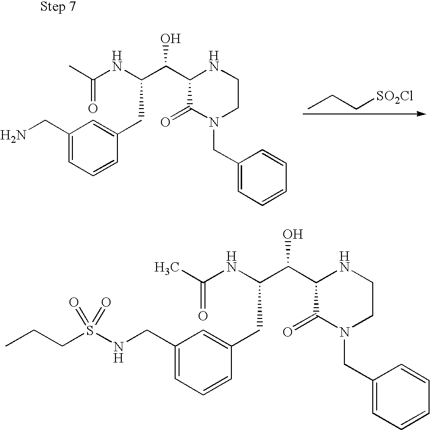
C1=C(CC(C(C2C(=O)N(CC3=CC=CC=C3)CCN2)O)NC(C)=O)C=CC=C1CNS(CCC)(=O)=O.C1=C(CC(C(C2C(=O)N(CC3=CC=CC=C3)CCN2)O)NC(C)=O)C=CC=C1CN.CCC[SO2Cl]
